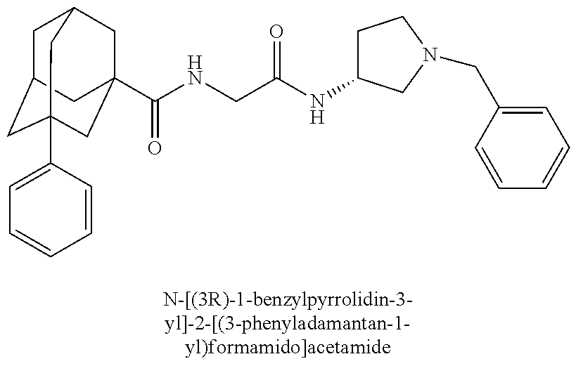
C1C2CC3(C4=CC=CC=C4)CC(C(NCC(NC4CCN(CC5=CC=CC=C5)C4)=O)=O)(CC1C3)C2
